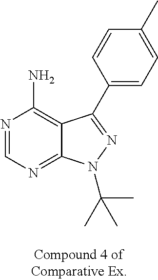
N1=CN=C2C(=C1N)C(C1=CC=C(C)C=C1)=NN2C(C)(C)C
